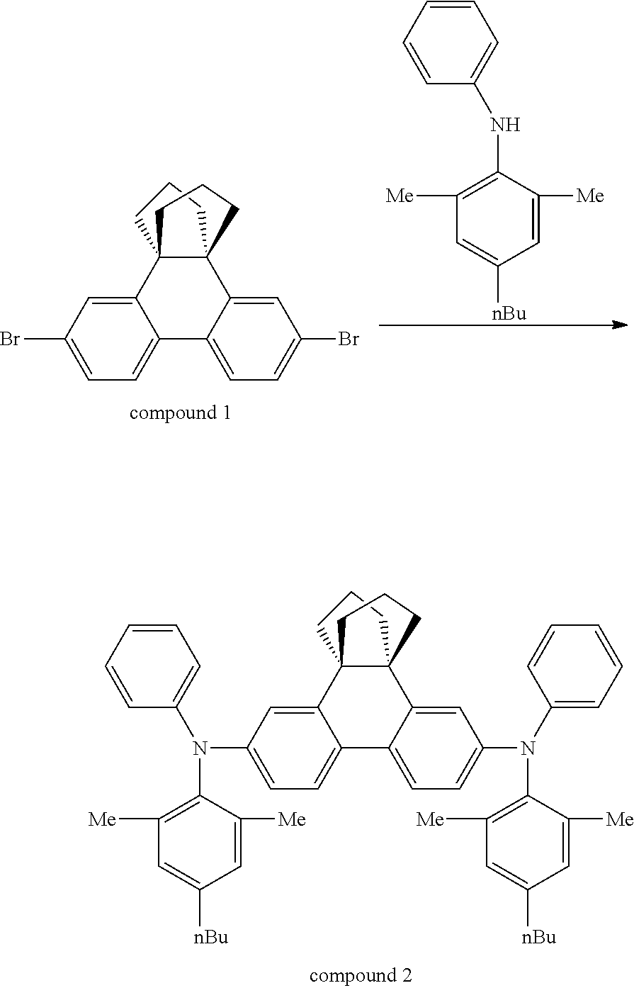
C1CCC23C4=CC(N(C5=C([Me])C=C([nBu])C=C5[Me])C5=CC=CC=C5)=CC=C4C4=CC=C(N(C5=C([Me])C=C([nBu])C=C5[Me])C5=CC=CC=C5)C=C4C12CCC3.C1CCC23C4=CC(Br)=CC=C4C4=CC=C(Br)C=C4C12CCC3.C1=CC=CC(NC2=C([Me])C=C([nBu])C=C2[Me])=C1
